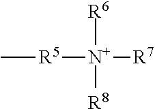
[R6][N+]([R8])([R7])[R5]C
